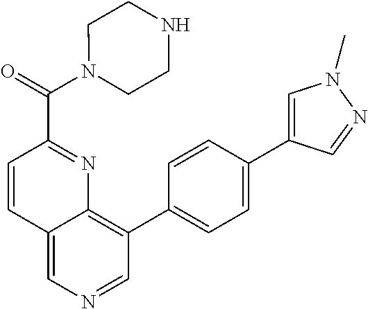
C12=CN=CC(C3=CC=C(C4=CN(C)N=C4)C=C3)=C1N=C(C(=O)N1CCNCC1)C=C2
